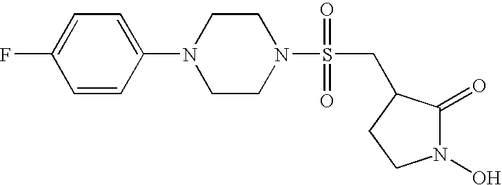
C1=CC(N2CCN(S(CC3C(=O)N(O)CC3)(=O)=O)CC2)=CC=C1F
